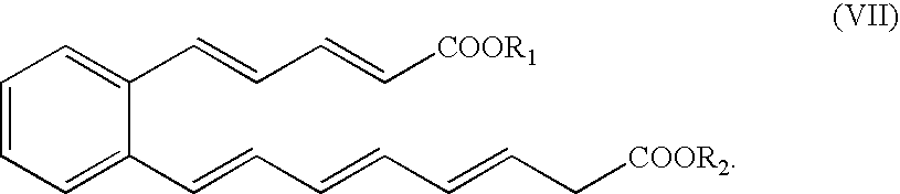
C1=CC=C(C=CC=CC=CC[COOR2])C(C=CC=C[COOR1])=C1
